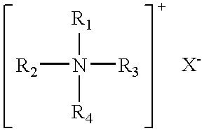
[R2]N([R1])([R4])[R3]
